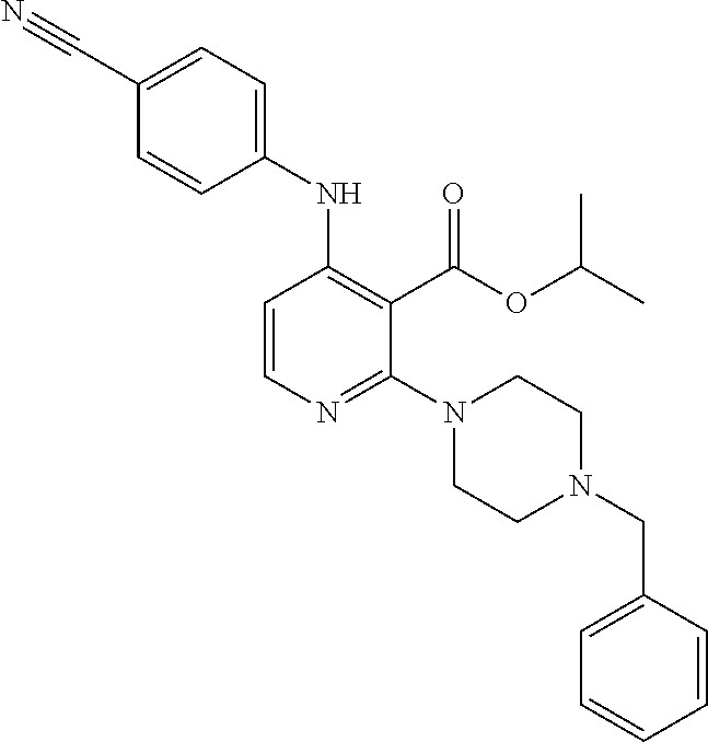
C1(NC2=C(C(OC(C)C)=O)C(N3CCN(CC4=CC=CC=C4)CC3)=NC=C2)=CC=C(C#N)C=C1
